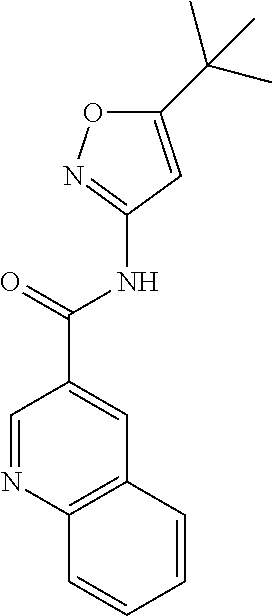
C12=C(N=CC(C(NC3=NOC(C(C)(C)C)=C3)=O)=C1)C=CC=C2
